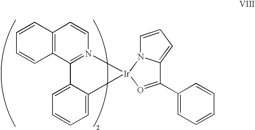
C12=C(C3=N(C=C1)[Ir]1(C4=CC=CC=C34)O=C(C3=CC=CC=C3)C3=CC=CN13)C=CC=C2
